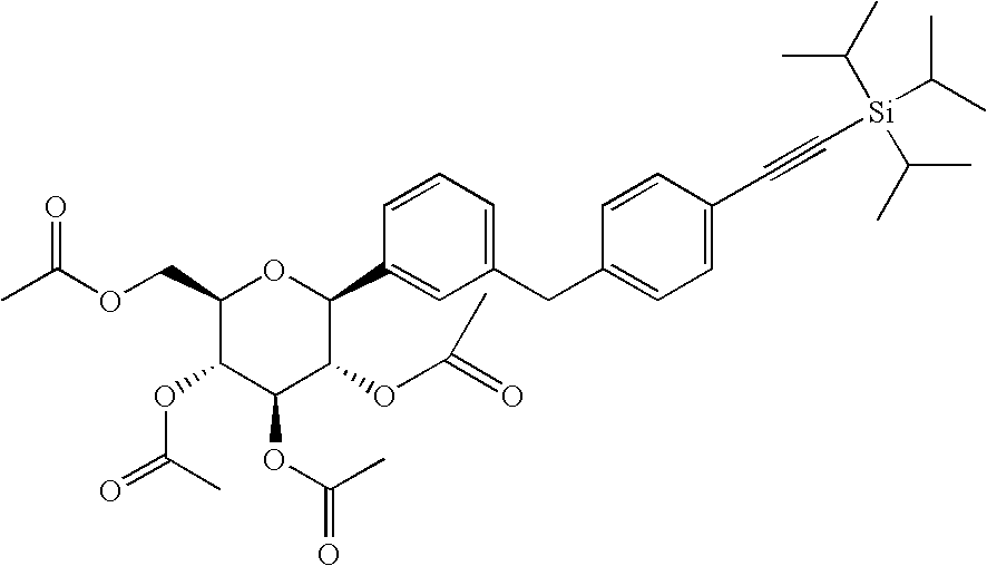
C1(COC(C)=O)C(OC(C)=O)C(OC(C)=O)C(OC(=O)C)C(C2=CC(CC3=CC=C(C#C[Si](C(C)C)(C(C)C)C(C)C)C=C3)=CC=C2)O1
